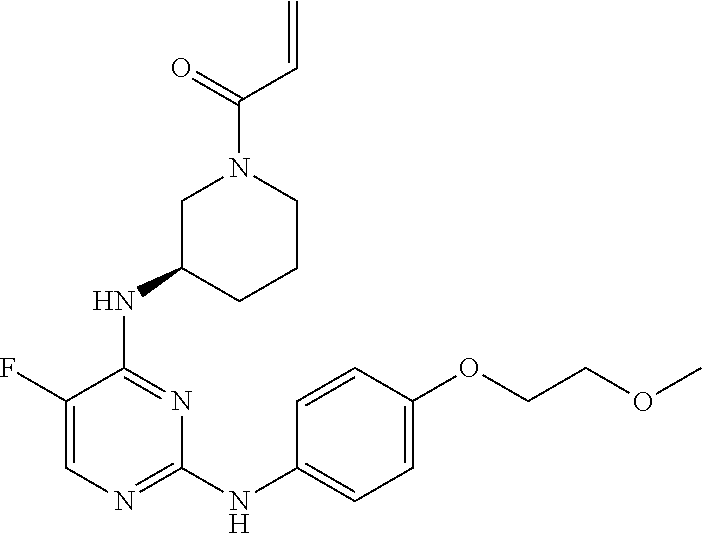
C1=C(F)C(NC2CCCN(C(C=C)=O)C2)=NC(NC2=CC=C(OCCOC)C=C2)=N1
